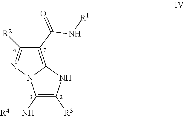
N(C1=C([R3])NC2=C(C(=O)N[R1])C([R2])=NN12)[R4]
